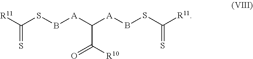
S=C(SB[A]C(C(=O)[R10])[A]BSC(=S)[R11])[R11]
